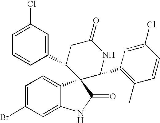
C1(C2CC(=O)NC(C3=C(C)C=CC(Cl)=C3)C23C2=CC=C(Br)C=C2NC3=O)=CC(Cl)=CC=C1
